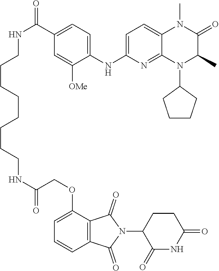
N(C(COC1=CC=CC2=C1C(=O)N(C1C(=O)NC(=O)CC1)C2=O)=O)CCCCCCCCNC(=O)C1=CC=C(NC2=CC=C3C(=N2)N(C2CCCC2)C(C)C(=O)N3C)C([OMe])=C1
